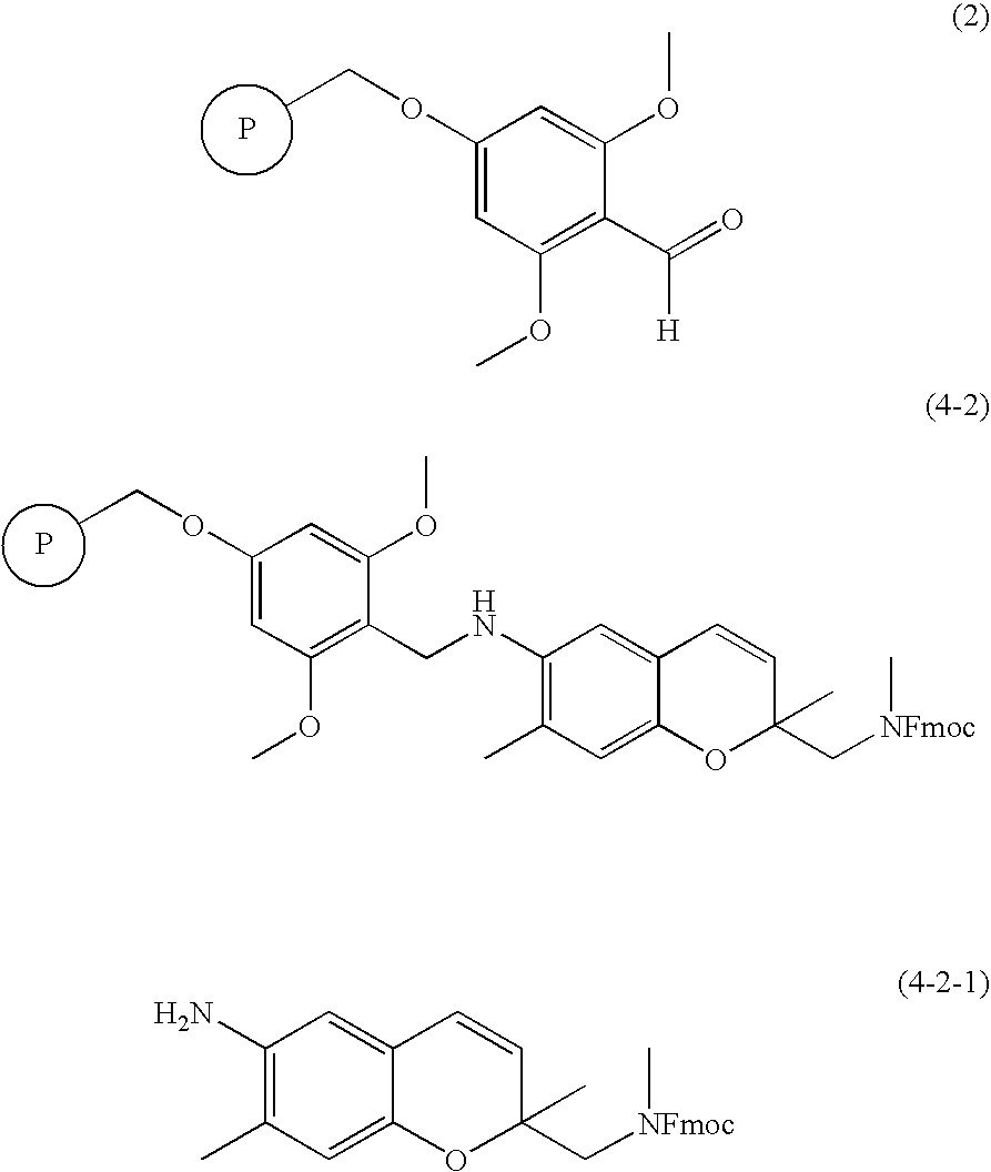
P.C1(OCC)=CC(OC)=C(C(=O)[H])C(OC)=C1.P.C1(OCC)=CC(OC)=C(CNC2=C(C)C=C3C(=C2)C=CC(C[NFmoc]C)(C)O3)C(OC)=C1.C1(N)=C(C)C=C2C(=C1)C=CC(C[NFmoc]C)(C)O2
